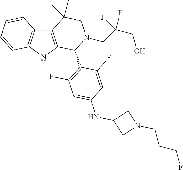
C12=C(NC3=C1C=CC=C3)C(C1=C(F)C=C(NC3CN(CCCF)C3)C=C1F)N(CC(CO)(F)F)CC2(C)C
